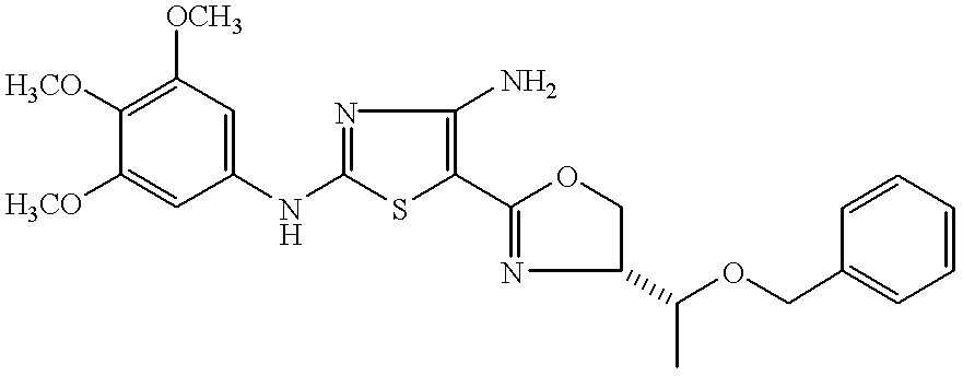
C1(NC2=CC([OCH3])=C([H3CO])C([H3CO])=C2)=NC(N)=C(C2=NC(C(OCC3=CC=CC=C3)C)CO2)S1
